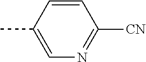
CC1=CN=C([CN])C=C1
